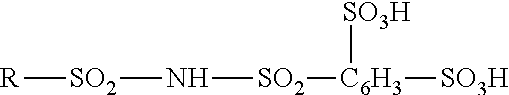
[SO2](N[SO2][C6H3]([SO3H])[SO3H])[R]
